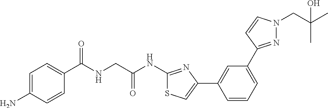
C1=C(N)C=CC(C(NCC(NC2=NC(C3=CC(C4=NN(CC(C)(C)O)C=C4)=CC=C3)=CS2)=O)=O)=C1
